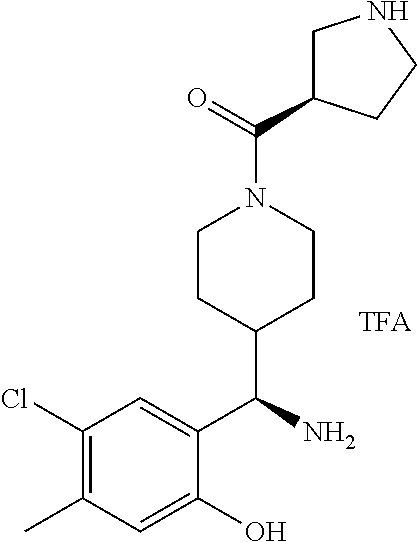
C1(Cl)=C(C)C=C(O)C(C(N)C2CCN(C(=O)C3CNCC3)CC2)=C1
